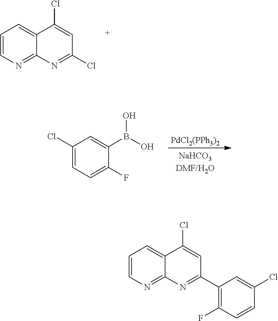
C1=CN=C2C(=C1)C(Cl)=CC(Cl)=N2.C1(Cl)=CC=C(F)C(B(O)O)=C1.[PdCl2(PPh3)2].C1=CN=C2C(=C1)C(Cl)=CC(C1=C(F)C=CC(Cl)=C1)=N2
